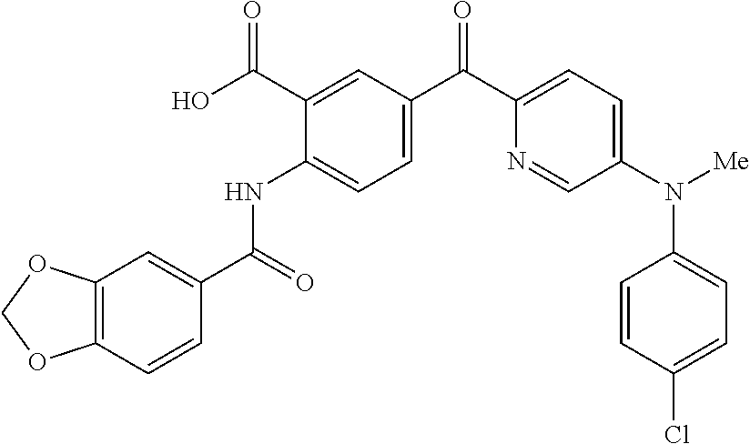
C12=C(C=CC(C(=O)NC3=CC=C(C(C4=CC=C(N([Me])C5=CC=C(Cl)C=C5)C=N4)=O)C=C3C(O)=O)=C1)OCO2
